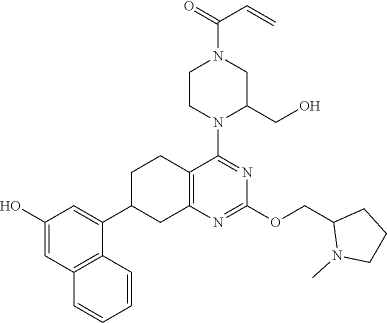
C1(C2=CC(O)=CC3=C2C=CC=C3)CC2=C(CC1)C(N1C(CO)CN(C(=O)C=C)CC1)=NC(OCC1N(C)CCC1)=N2
